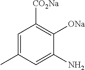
C1=C(C)C=C(N)C([ONa])=C1[CO2Na]
